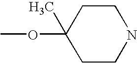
COC1(C)CCNCC1
